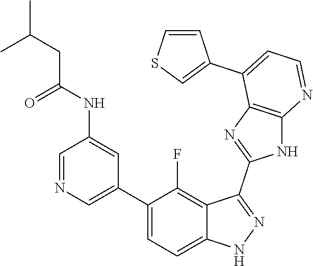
C1=NC=C(C2=CC=C3C(=C2F)C(C2=NC4=C(N2)N=CC=C4C2=CSC=C2)=NN3)C=C1NC(=O)CC(C)C
